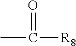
O=C(C)[R8]
